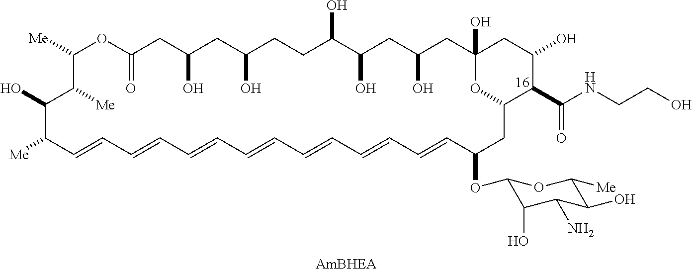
OC1CC2(O)CC(O)CC(O)C(O)CCC(O)CC(O)CC(=O)OC([Me])C([Me])C(O)C([Me])C=CC=CC=CC=CC=CC=CC=CC(OC3C(O)C(N)C(O)C([Me])O3)CC(O2)C1C(=O)NCCO
